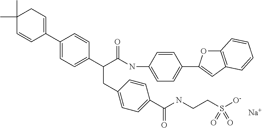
[Na].C1(C2=CCC(C)(C)C=C2)=CC=C(C(C(NC2=CC=C(C3=CC4=C(O3)C=CC=C4)C=C2)=O)CC2=CC=C(C(NCCS([O-])(=O)=O)=O)C=C2)C=C1
